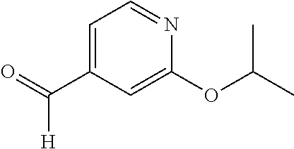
C(C1=CC=NC(OC(C)C)=C1)(=O)[H]
